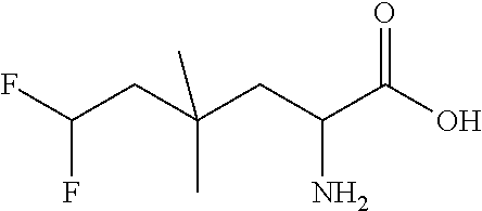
FC(CC(CC(C(O)=O)N)(C)C)F
